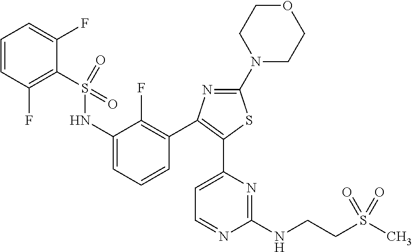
C1(N2CCOCC2)=NC(C2=C(F)C(NS(C3=C(F)C=CC=C3F)(=O)=O)=CC=C2)=C(C2=CC=NC(NCCS(C)(=O)=O)=N2)S1
